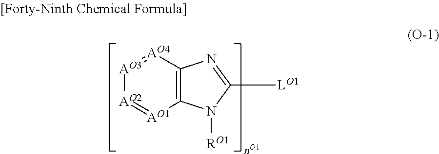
C12=C([AO4]=[AO3][AO2]=[AO1]1)N=C([LO1])N2[RO1]
